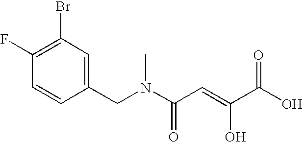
C1=CC(CN(C(C=C(C(O)=O)O)=O)C)=CC(Br)=C1F
